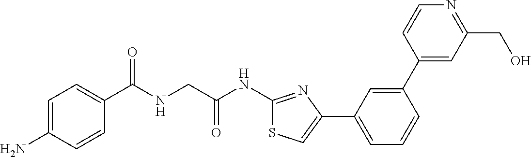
C1=C(N)C=CC(C(NCC(NC2=NC(C3=CC=CC(C4=CC(CO)=NC=C4)=C3)=CS2)=O)=O)=C1
